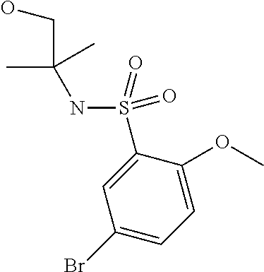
BrC1=CC=C(OC)C(S(=O)(=O)NC(C)(C)CO)=C1
